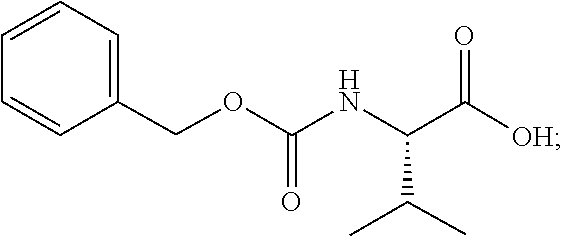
C1=CC(COC(NC(C(=O)[OH])C(C)C)=O)=CC=C1
